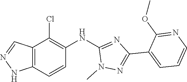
C12=C(NN=C1)C=CC(NC1=NC(C3=CC=CN=C3OC)=NN1C)=C2Cl
